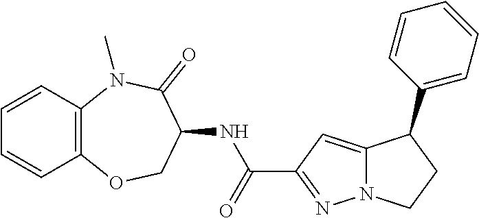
N(C(C1=NN2C(=C1)C(C1=CC=CC=C1)CC2)=O)C1COC2=C(C=CC=C2)N(C)C1=O
